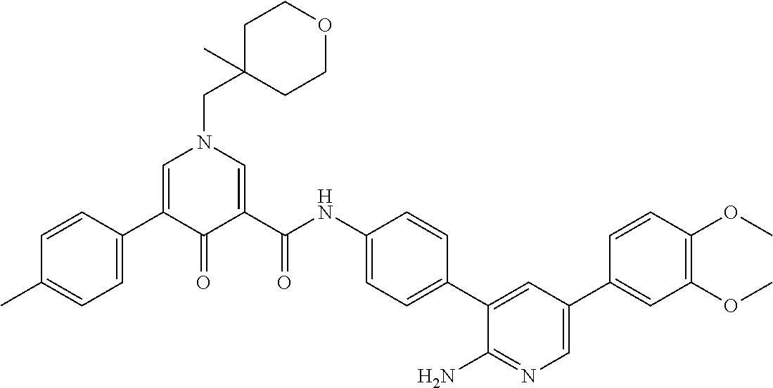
C1=C(C2=CC=C(C)C=C2)C(=O)C(C(NC2=CC=C(C3=CC(C4=CC(OC)=C(OC)C=C4)=CN=C3N)C=C2)=O)=CN1CC1(C)CCOCC1
